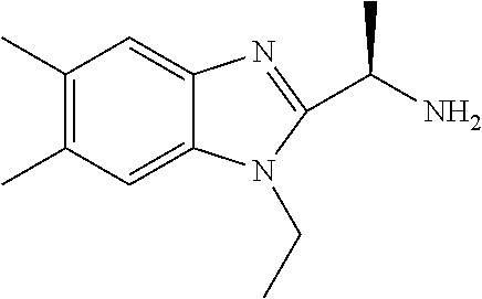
C1(C)=C(C)C=C2C(=C1)N=C(C(C)N)N2CC
